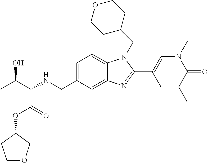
C1=C(CNC(C(C)O)C(=O)OC2CCOC2)C=C2C(=C1)N(CC1CCOCC1)C(C1=CN(C)C(=O)C(C)=C1)=N2
